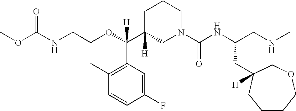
O=C(NCCOC(C1([H])CN(C(NC(CNC)CC2([H])COCCCC2)=O)CCC1)(C1=C(C)C=CC(F)=C1)[H])OC
